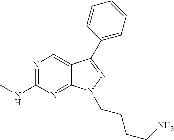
N1=C(NC)N=C2C(=C1)C(C1=CC=CC=C1)=NN2CCCCN
